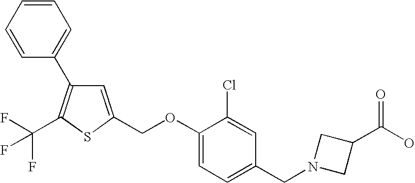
C1=CC=CC(C2=C(C(F)(F)F)SC(COC3=CC=C(CN4CC(C(O)=O)C4)C=C3Cl)=C2)=C1
